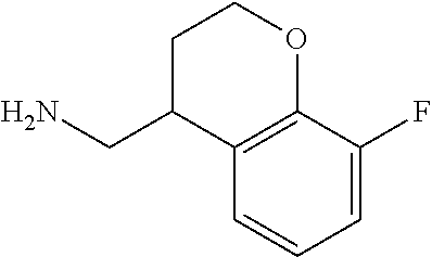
C1=C(F)C2=C(C=C1)C(CN)CCO2
